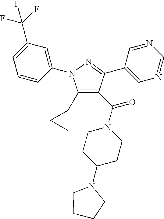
C1(C2CC2)=C(C(N2CCC(N3CCCC3)CC2)=O)C(C2=CN=CN=C2)=NN1C1=CC(C(F)(F)F)=CC=C1
